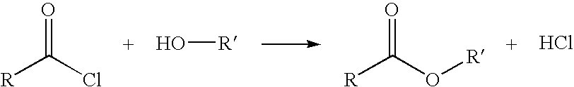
[R]C(Cl)=O.O[R].[R]C(O[R])=O.Cl
